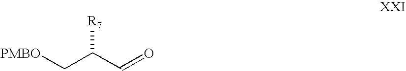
[PMBO]CC(C=O)[R7]
